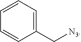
C1=CC=C(C[N3])C=C1
